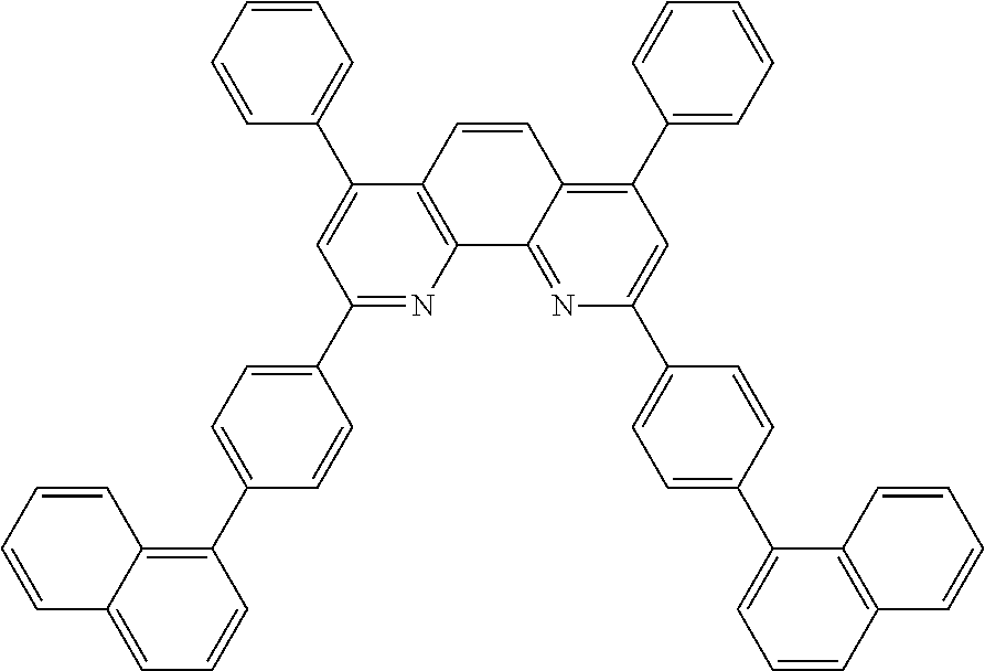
C12=C(C(C3=CC=CC=C3)=CC(C3=CC=C(C4=C5C(=CC=C4)C=CC=C5)C=C3)=N1)C=CC1=C(C3=CC=CC=C3)C=C(C3=CC=C(C4=CC=CC5=C4C=CC=C5)C=C3)N=C21
